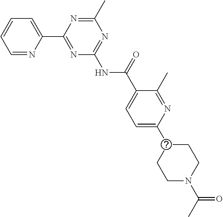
C1=NC(C2=NC(NC(C3=CC=C(C4CCN(C(C)=O)CC4)N=C3C)=O)=NC(C)=N2)=CC=C1
